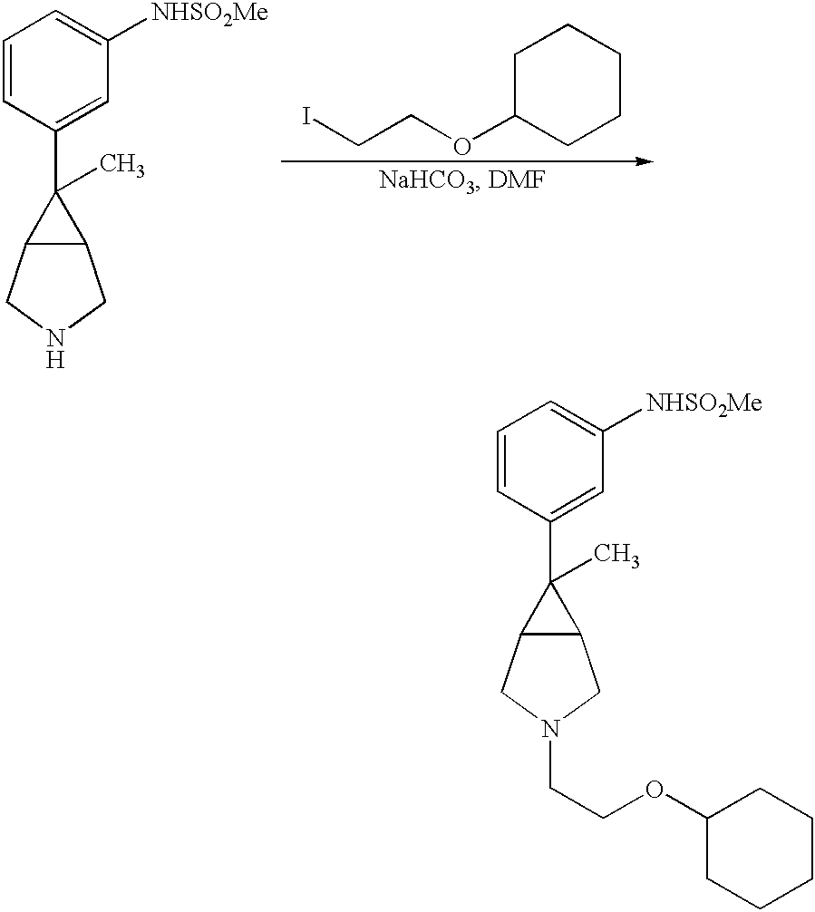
C1=CC(C2(C)C3C2CN(CCOC2CCCCC2)C3)=CC([NHSO2Me])=C1.[H].C1(OCCI)CCCCC1.C1=CC(C2(C)C3C2CNC3)=CC([NHSO2Me])=C1
